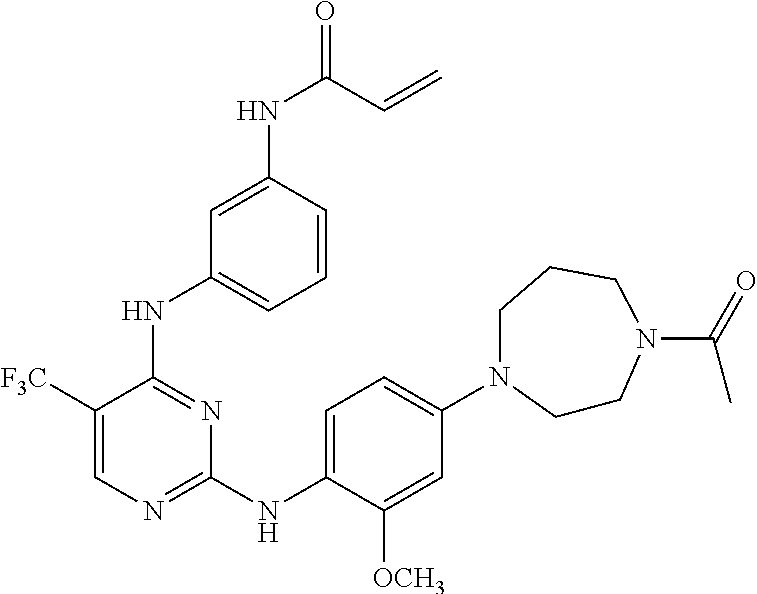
C1(N2CCN(C(=O)C)CCC2)=CC=C(NC2=NC=C([F3C])C(NC3=CC=CC(NC(=O)C=C)=C3)=N2)C([OCH3])=C1
